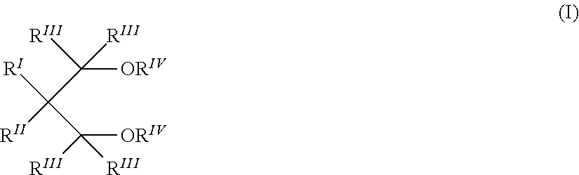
C([ORIV])([RIII])(C([RI])([RII])C([ORIV])([RIII])[RIII])[RIII]
